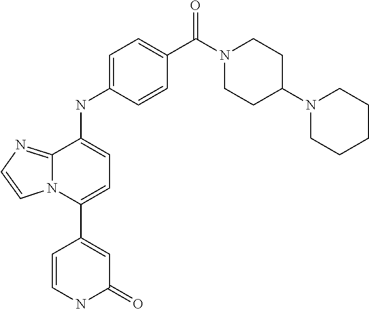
C1=CNC(=O)C=C1C1=CC=C(NC2=CC=C(C(N3CCC(N4CCCCC4)CC3)=O)C=C2)C2=NC=CN12
